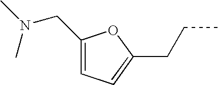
C1(CN(C)C)=CC=C(CCC)O1
